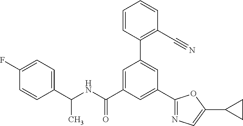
C(NC(C1=CC(C2=C(C#N)C=CC=C2)=CC(C2=NC=C(C3CC3)O2)=C1)=O)(C1=CC=C(F)C=C1)C
